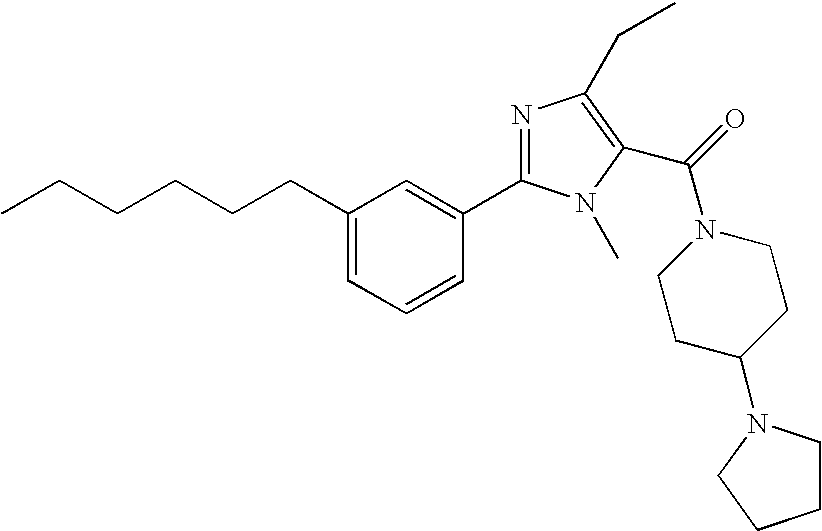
CCCCCCC1=CC=CC(C2=NC(CC)=C(C(=O)N3CCC(N4CCCC4)CC3)N2C)=C1
